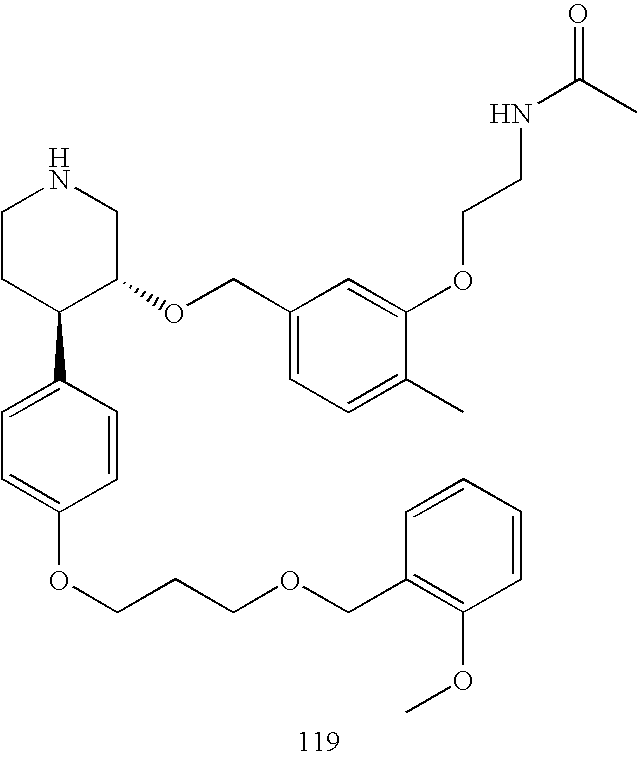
C1CC(C2=CC=C(OCCCOCC3=C(OC)C=CC=C3)C=C2)C(OCC2=CC=C(C)C(OCCNC(=O)C)=C2)CN1
